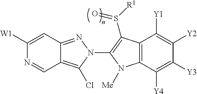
C1([W1])=CC2=NN(C3=C(S(=O)[R1])C4=C(C([Y4])=C([Y3])C([Y2])=C4[Y1])N3[Me])C(Cl)=C2C=N1
